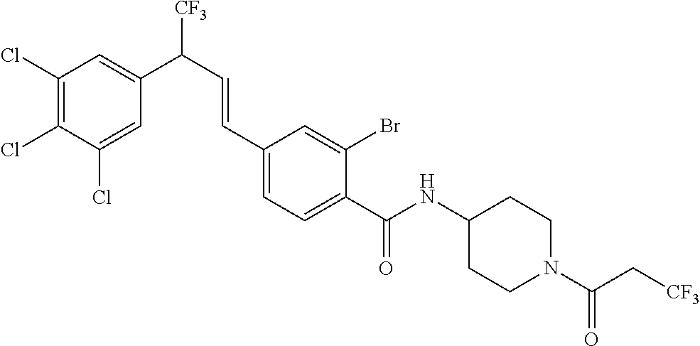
C1(Cl)=CC(C(C=CC2=CC=C(C(NC3CCN(C(C[CF3])=O)CC3)=O)C(Br)=C2)[CF3])=CC(Cl)=C1Cl
